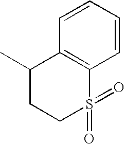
C1(C)CCS(=O)(=O)C2=C1C=CC=C2
